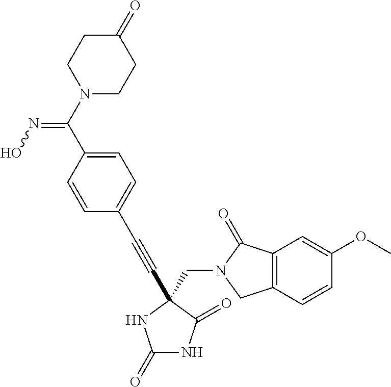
C1(=O)NC(=O)C(CN2C(=O)C3=C(C2)C=CC(OC)=C3)(C#CC2=CC=C(C(N3CCC(=O)CC3)=NO)C=C2)N1
